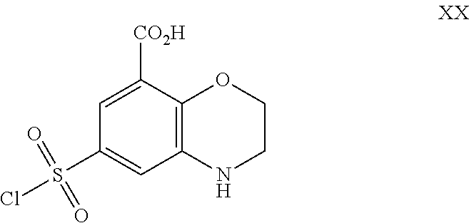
C1(S(Cl)(=O)=O)=CC2=C(C([CO2H])=C1)OCCN2
